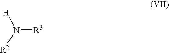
N([R3])([R2])[H]
